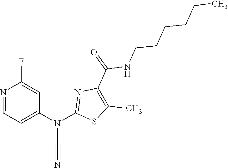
N1=CC=C(N(C2=NC(C(NCCCCCC)=O)=C(C)S2)C#N)C=C1F
